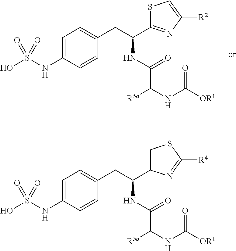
C1=C(NS(O)(=O)=O)C=CC(CC(NC(=O)C([R5a])NC([OR1])=O)C2=NC([R2])=CS2)=C1.C1=C(NS(O)(=O)=O)C=CC(CC(NC(=O)C([R5a])NC([OR1])=O)C2=CSC([R4])=N2)=C1
